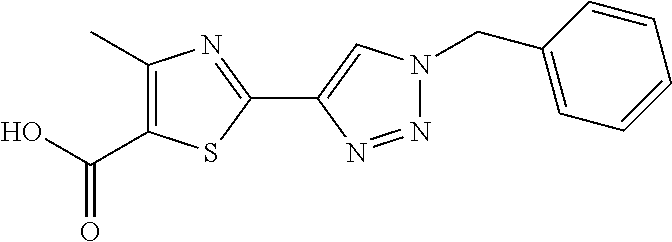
OC(C1=C(C)N=C(C2=CN(CC3=CC=CC=C3)N=N2)S1)=O
